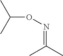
C(ON=C(C)C)(C)C
